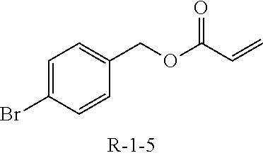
C1=C(Br)C=CC(COC(C=C)=O)=C1
